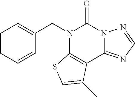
C1=CC=CC(CN2C3=C(C4=NC=NN4C2=O)C(C)=CS3)=C1
